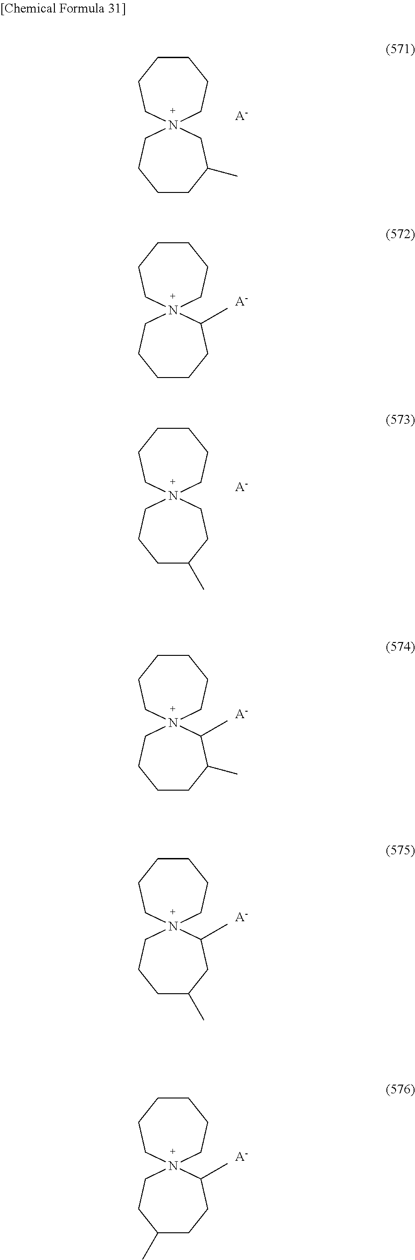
N12(CCCCC(C)C1)CCCCCC2.[A-].N12(CCCCCC1C)CCCCCC2.[A-].N12(CCCC(C)CC1)CCCCCC2.[A-].N12(CCCCC(C)C1C)CCCCCC2.[A-].N12(CCCC(C)CC1C)CCCCCC2.[A-].N12(CCC(C)CCC1C)CCCCCC2.[A-]
